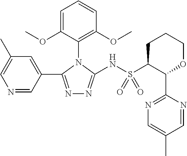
N1=C(C2=CC(C)=CN=C2)N(C2=C(OC)C=CC=C2OC)C(NS(C2CCCOC2C2=NC=C(C)C=N2)(=O)=O)=N1
